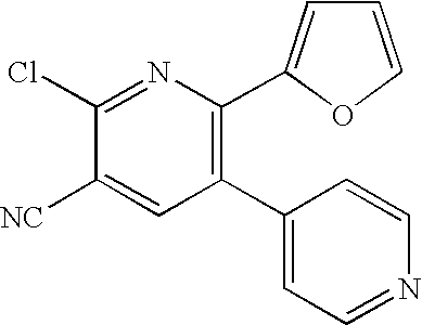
C1(C2=CC=NC=C2)=C(C2=CC=CO2)N=C(Cl)C([NC])=C1
